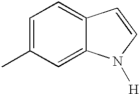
C1=C(C)C=C2C(=C1)C=CN2[H]
